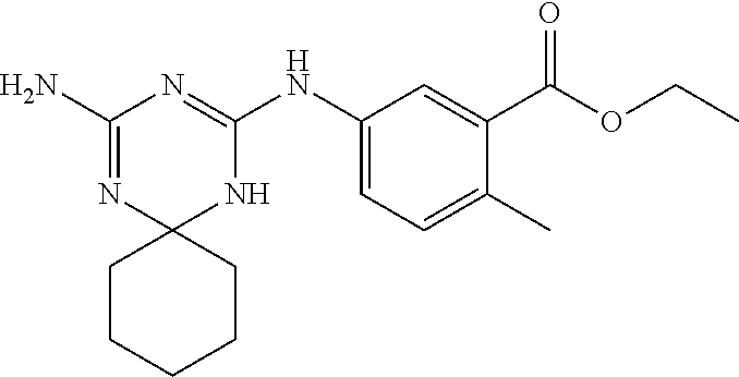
C1(N)=NC2(NC(NC3=CC=C(C)C(C(OCC)=O)=C3)=N1)CCCCC2
